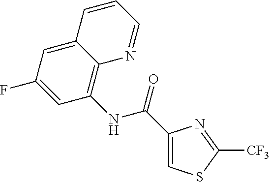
C12=CC(F)=CC(NC(=O)C3=CSC([CF3])=N3)=C1N=CC=C2
